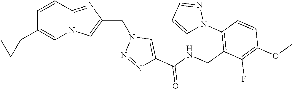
N12C(=NC(CN3N=NC(C(NCC4=C(N5N=CC=C5)C=CC(OC)=C4F)=O)=C3)=C1)C=CC(C1CC1)=C2
